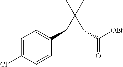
C1=C(Cl)C=CC(C2C(C([OEt])=O)C2(C)C)=C1
